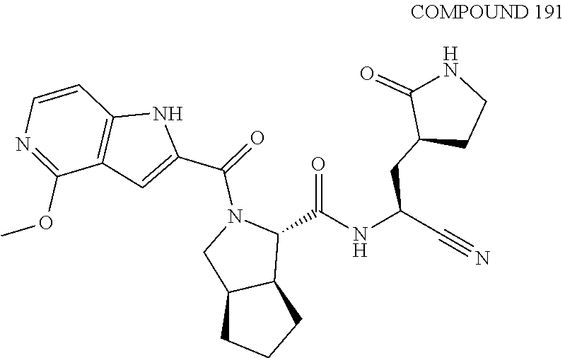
N1=C(OC)C2=C(C=C1)NC(C(=O)N1CC3C(C1C(NC(C#N)CC1CCNC1=O)=O)CCC3)=C2
